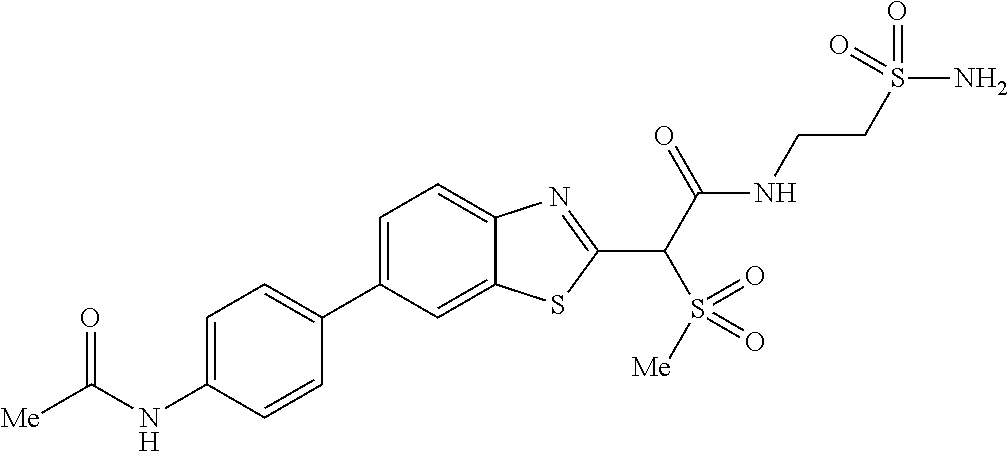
C1=C(NC(=O)[Me])C=CC(C2=CC=C3C(=C2)SC(C(C(NCCS(N)(=O)=O)=O)S([Me])(=O)=O)=N3)=C1
